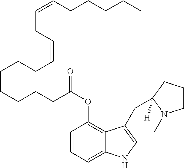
C1=CC=C2C(=C1OC(CCCCCCCC=CCC=CCCCCC)=O)C(CC1([H])CCCN1C)=CN2
